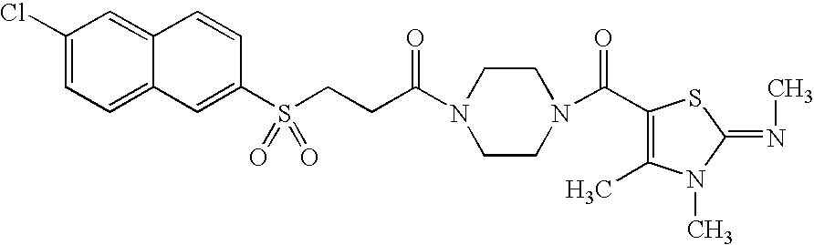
C1(Cl)=CC=C2C(=C1)C=CC(S(CCC(N1CCN(C(C3=C(C)N(C)C(=NC)S3)=O)CC1)=O)(=O)=O)=C2
